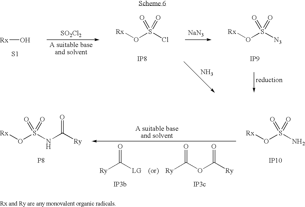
S(Cl)(O[Rx])(=O)=O.[IP8].S([N3])(O[Rx])(=O)=O.[IP9].[Rx]O.[S1].[SO2Cl2].[NaN3].N.S(NC([Ry])=O)(O[Rx])(=O)=O.[P8].O=C([Ry])[LG].[IP3b].O=C(OC([Ry])=O)[Ry].S(N)(O[Rx])(=O)=O.[IP10]
